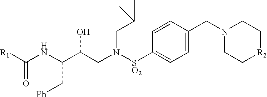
[R1]C(NC(C(CN([SO2]C1=CC=C(CN2CC[R2]CC2)C=C1)CC(C)C)O)C[Ph])=O
